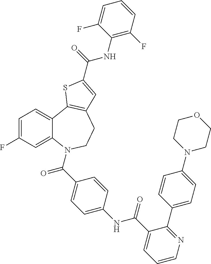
C1=C(F)C=C2C(=C1)C1=C(CCN2C(C2=CC=C(NC(C3=CC=CN=C3C3=CC=C(N4CCOCC4)C=C3)=O)C=C2)=O)C=C(C(=O)NC2=C(F)C=CC=C2F)S1
